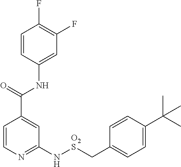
C1=CC(NC(C2=CC(N[O2S]CC3=CC=C(C(C)(C)C)C=C3)=NC=C2)=O)=CC(F)=C1F
